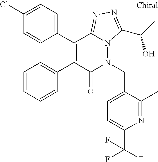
C1(Cl)=CC=C(C2=C(C3=CC=CC=C3)C(=O)N(CC3=CC=C(C(F)(F)F)N=C3C)N3C2=NN=C3C(C)O)C=C1
